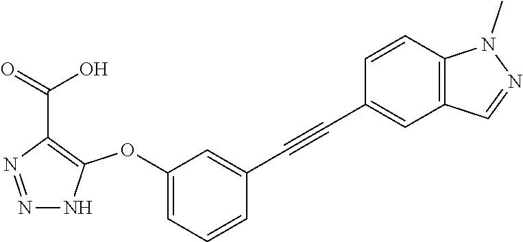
N1=NC(C(=O)O)=C(OC2=CC=CC(C#CC3=CC4=C(C=C3)N(C)N=C4)=C2)N1
